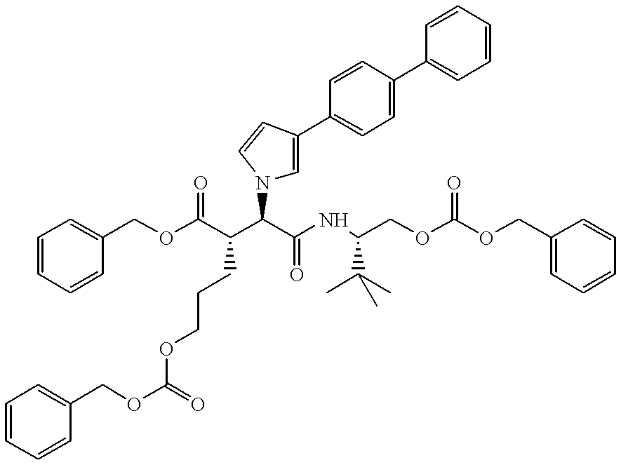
O(C(C(C(C(NC(COC(OCC1=CC=CC=C1)=O)C(C)(C)C)=O)N1C=C(C2=CC=C(C3=CC=CC=C3)C=C2)C=C1)CCCOC(OCC1=CC=CC=C1)=O)=O)CC1=CC=CC=C1
